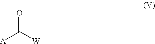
O=C([W])[A]
